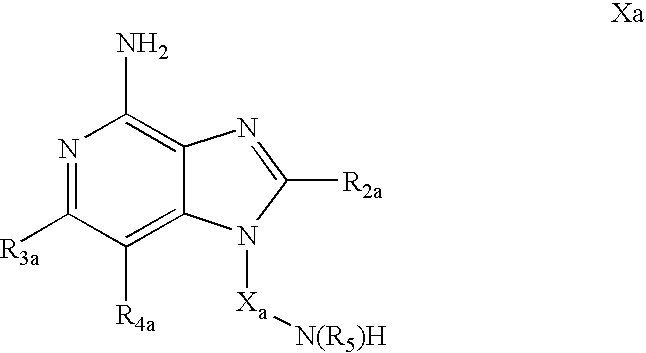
NC1=C2C(=C([R4a])C([R3a])=N1)N([Xa][N(R5)H])C([R2a])=N2
